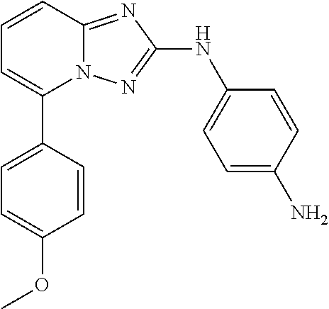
N12C(=NC(NC3=CC=C(N)C=C3)=N1)C=CC=C2C1=CC=C(OC)C=C1
